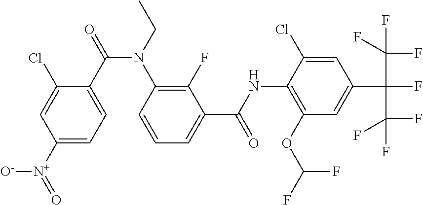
C1([N+](=O)[O-])=CC=C(C(=O)N(C2=C(F)C(C(NC3=C(OC(F)F)C=C(C(C(F)(F)F)(C(F)(F)F)F)C=C3Cl)=O)=CC=C2)CC)C(Cl)=C1
